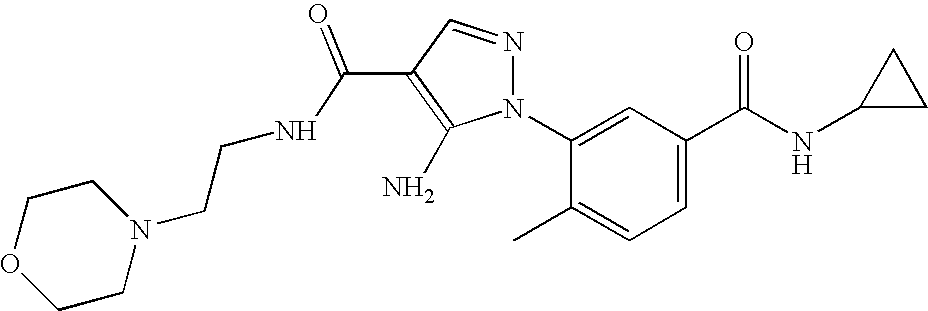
C(C1=C(N)N(C2=CC(C(NC3CC3)=O)=CC=C2C)N=C1)(=O)NCCN1CCOCC1
